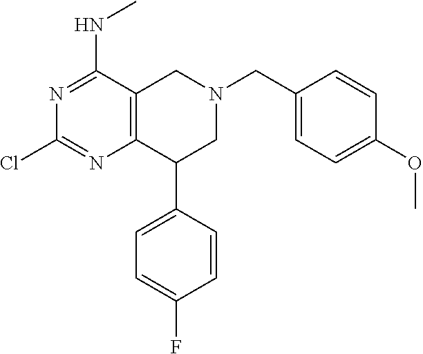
C1(C2=CC=C(F)C=C2)CN(CC2=CC=C(OC)C=C2)CC2=C1N=C(Cl)N=C2NC
